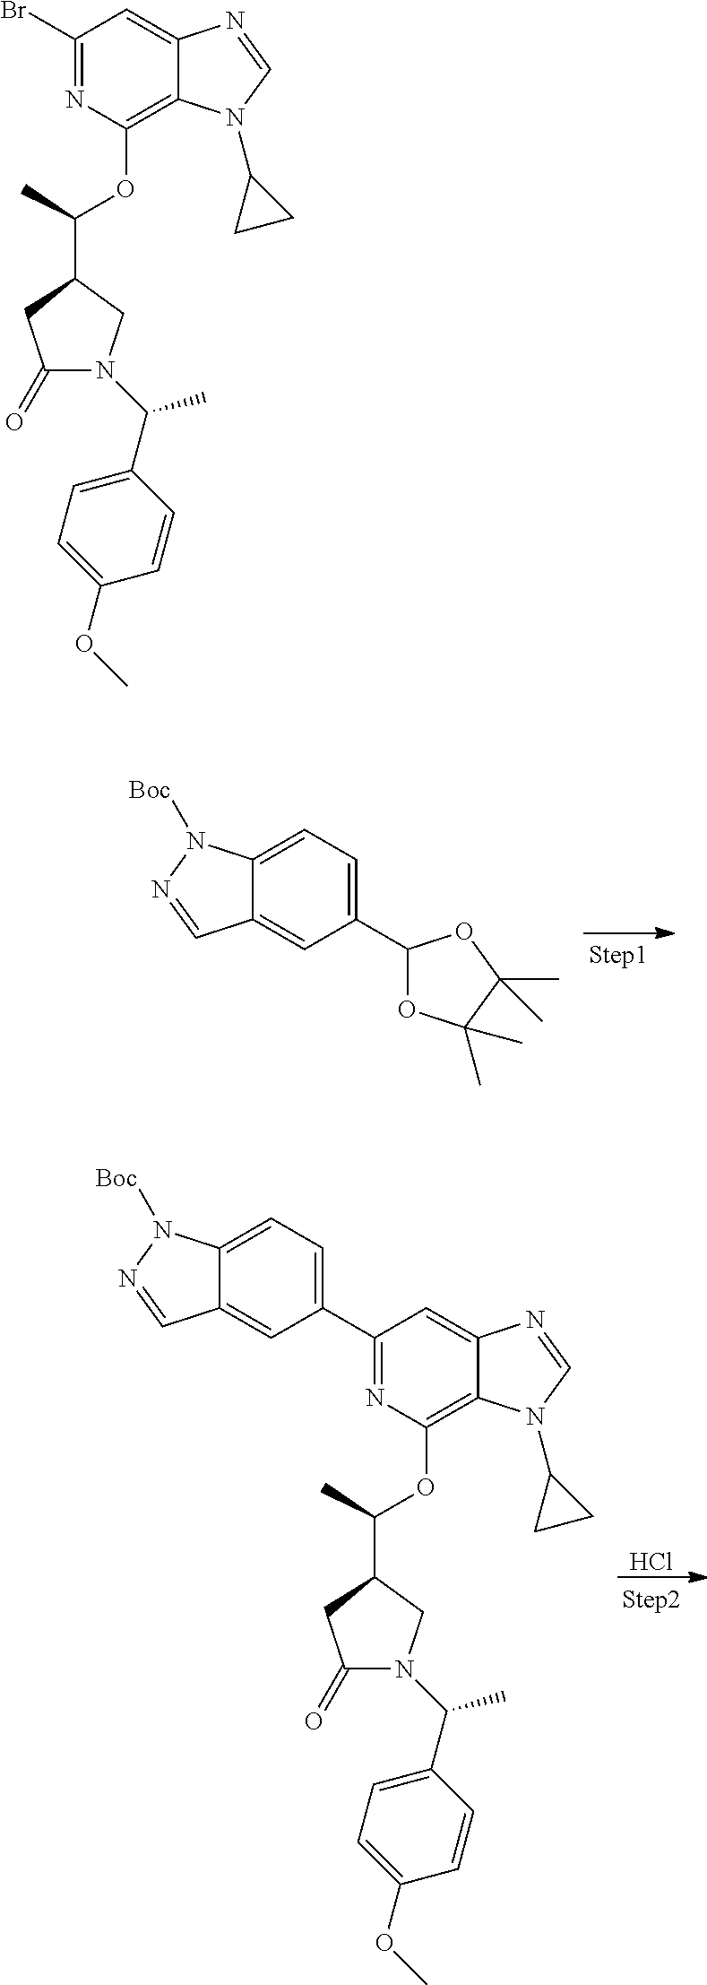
C1(Br)=NC(OC(C2CC(=O)N(C(C)C3=CC=C(OC)C=C3)C2)C)=C2C(=C1)N=CN2C1CC1.C1(C2OC(C)(C)C(C)(C)O2)=CC=C2C(=C1)C=NN2[Boc].Cl.C1(C2=CC=C3C(=C2)C=NN3[Boc])=NC(OC(C2CC(=O)N(C(C)C3=CC=C(OC)C=C3)C2)C)=C2C(=C1)N=CN2C1CC1
